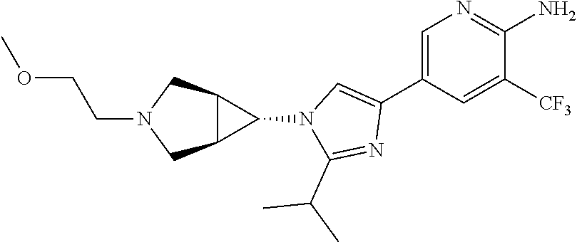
C1=C(C2=CN(C3C4C3CN(CCOC)C4)C(C(C)C)=N2)C=C([CF3])C(N)=N1
